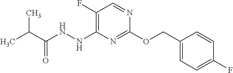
C1(F)=C(NNC(C(C)C)=O)N=C(OCC2=CC=C(F)C=C2)N=C1
